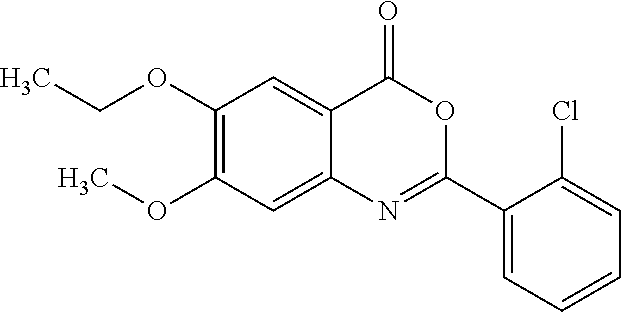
CCOC1=C(OC)C=C2C(=C1)C(=O)OC(C1=CC=CC=C1Cl)=N2
